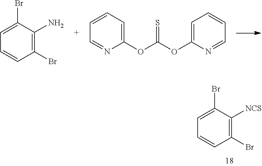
C1(Br)=CC=CC(Br)=C1[NCS].C1(Br)=CC=CC(Br)=C1N.C1(OC(OC2=CC=CC=N2)=S)=CC=CC=N1
